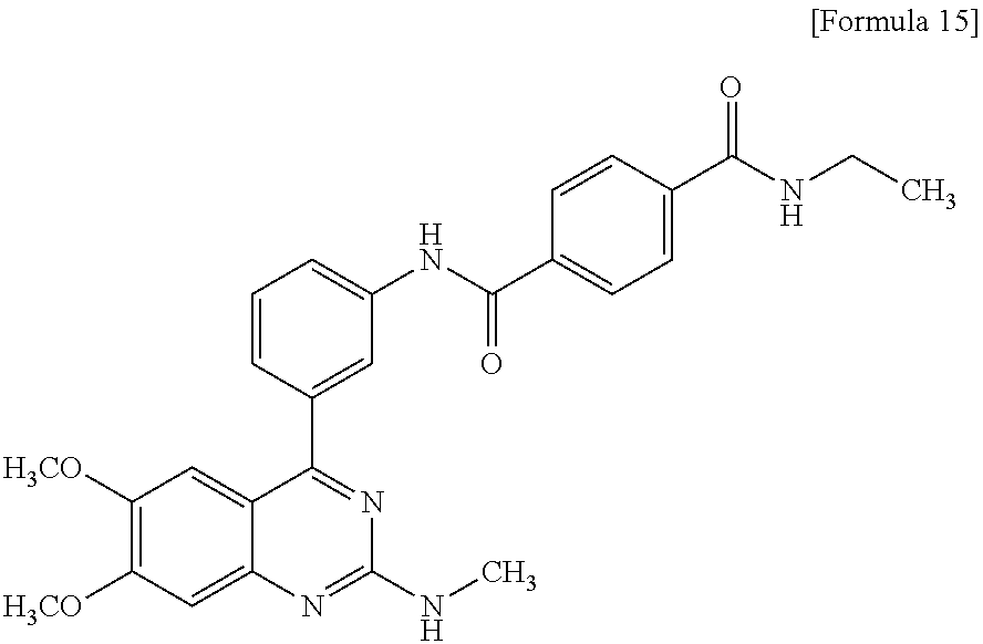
C1([H3CO])=C([H3CO])C=C2C(=C1)C(C1=CC(NC(C3=CC=C(C(NCC)=O)C=C3)=O)=CC=C1)=NC(NC)=N2
